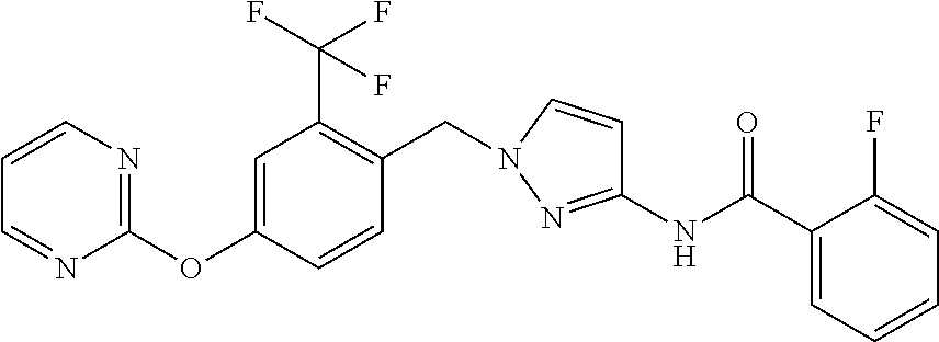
C1(NC(C2=CC=CC=C2F)=O)=NN(CC2=C(C(F)(F)F)C=C(OC3=NC=CC=N3)C=C2)C=C1
